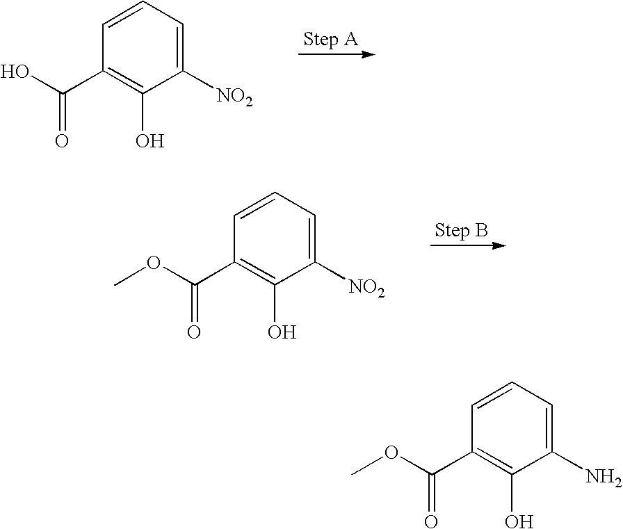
C1=CC=C([NO2])C(O)=C1C(O)=O.C1=CC=C([NO2])C(O)=C1C(OC)=O.C1=CC=C(N)C(O)=C1C(OC)=O
